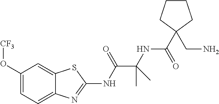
C1(O[CF3])=CC=C2C(=C1)SC(NC(C(NC(C1(CN)CCCC1)=O)(C)C)=O)=N2
